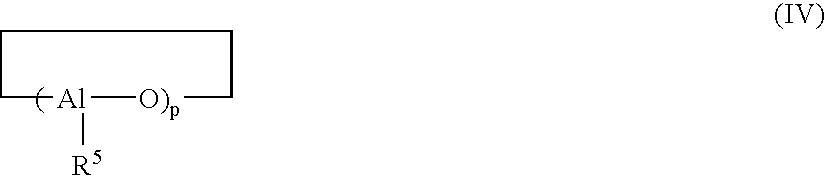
[Al]1([R5])[O)p]CCCC1
